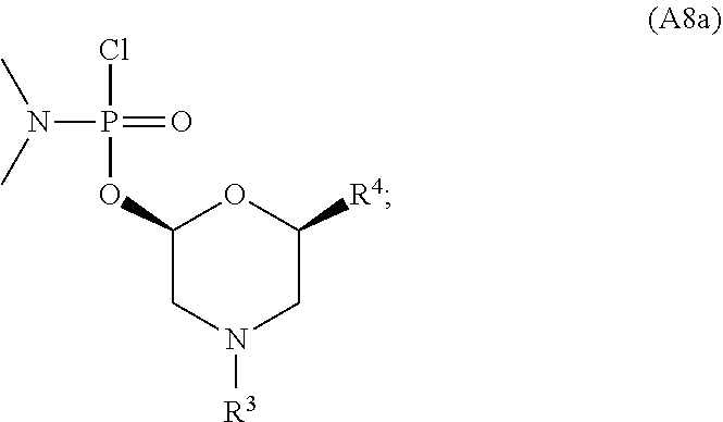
C1(OP(Cl)(=O)N(C)C)CN([R3])CC([R4])O1
